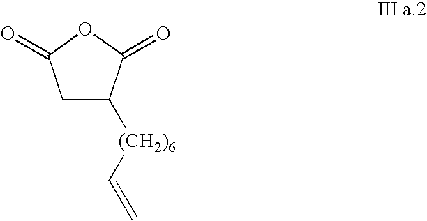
C1C([(CH2)6]C=C)C(=O)OC1=O
